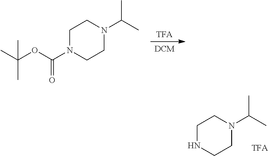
C1NCCN(C(C)C)C1.[TFA].[DCM].C1N(C(OC(C)(C)C)=O)CCN(C(C)C)C1
